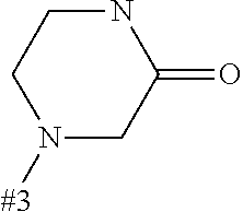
[#3]N1CC(=O)NCC1
